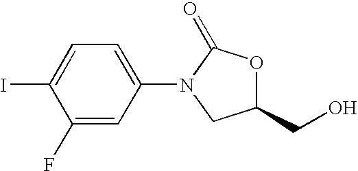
C1=C(N2C(=O)OC(CO)C2)C=C(F)C(I)=C1
